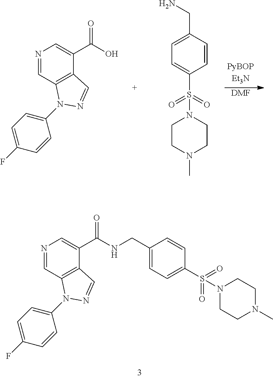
N1=CC2=C(C(C(NCC3=CC=C(S(=O)(=O)N4CCN(C)CC4)C=C3)=O)=C1)C=NN2C1=CC=C(F)C=C1.N1=CC2=C(C(C(O)=O)=C1)C=NN2C1=CC=C(F)C=C1.[DMF].C1=C(CN)C=CC(S(=O)(=O)N2CCN(C)CC2)=C1
